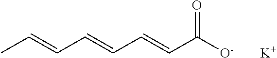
CC=CC=CC=CC([O-])=O.[K]
